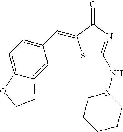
C1=C2C(=CC(C=C3SC(NN4CCCCC4)=NC3=O)=C1)CCO2
